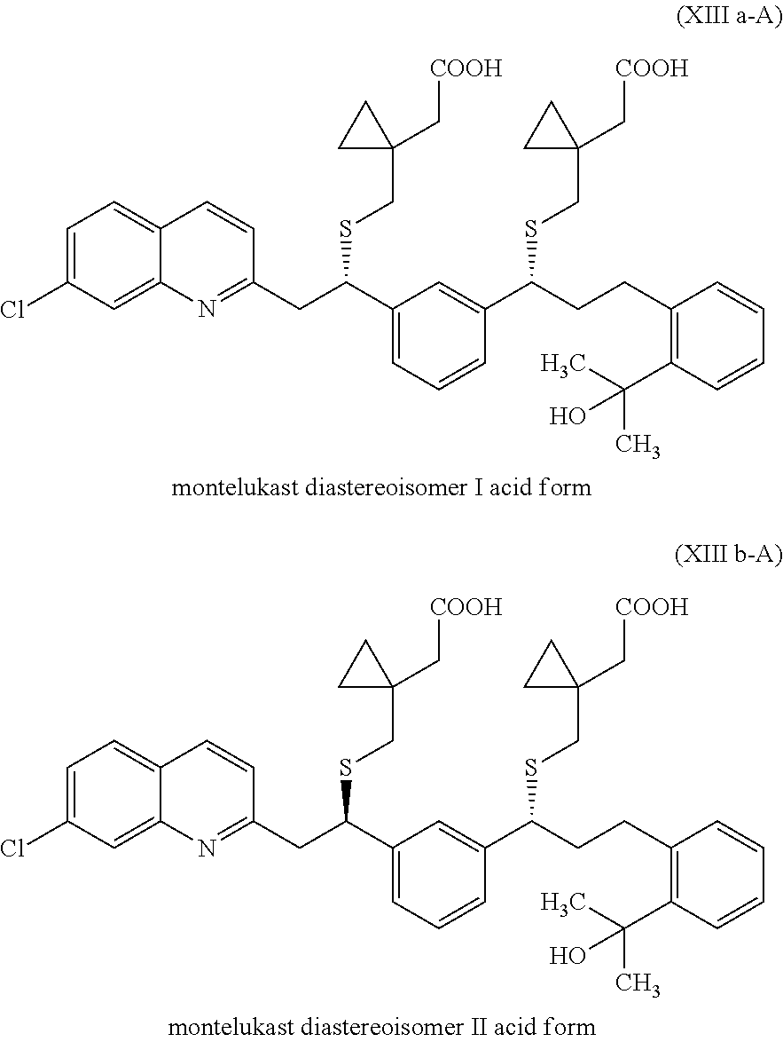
C1=C(Cl)C=C2C(=C1)C=CC(CC(C1=CC=CC(C(CCC3=C(C(C)(C)O)C=CC=C3)SCC3(C[COOH])CC3)=C1)SCC1(C[COOH])CC1)=N2.C1=C(Cl)C=C2C(=C1)C=CC(CC(C1=CC=CC(C(CCC3=C(C(C)(C)O)C=CC=C3)SCC3(C[COOH])CC3)=C1)SCC1(C[COOH])CC1)=N2
